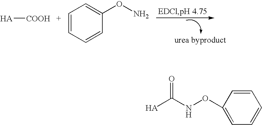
[HA][COOH].C1=CC=CC(ON)=C1.C1=CC(ONC([HA])=O)=CC=C1
